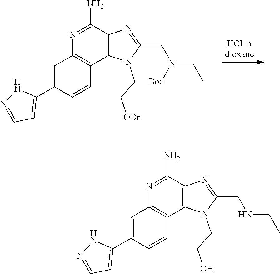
C12=C(C(N)=NC3=C1C=CC(C1=CC=NN1)=C3)N=C(CNCC)N2CCO.C12=C(C(N)=NC3=C1C=CC(C1=CC=NN1)=C3)N=C(CN([Boc])CC)N2CC[OBn]
